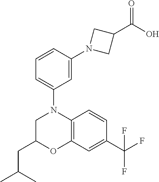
C1=CC(N2CC(C(O)=O)C2)=CC(N2CC(CC(C)C)OC3=C2C=CC(C(F)(F)F)=C3)=C1
